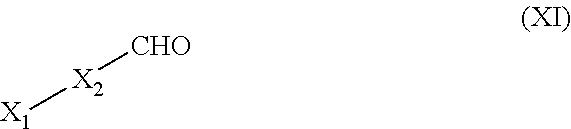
[X1][X2][CHO]
